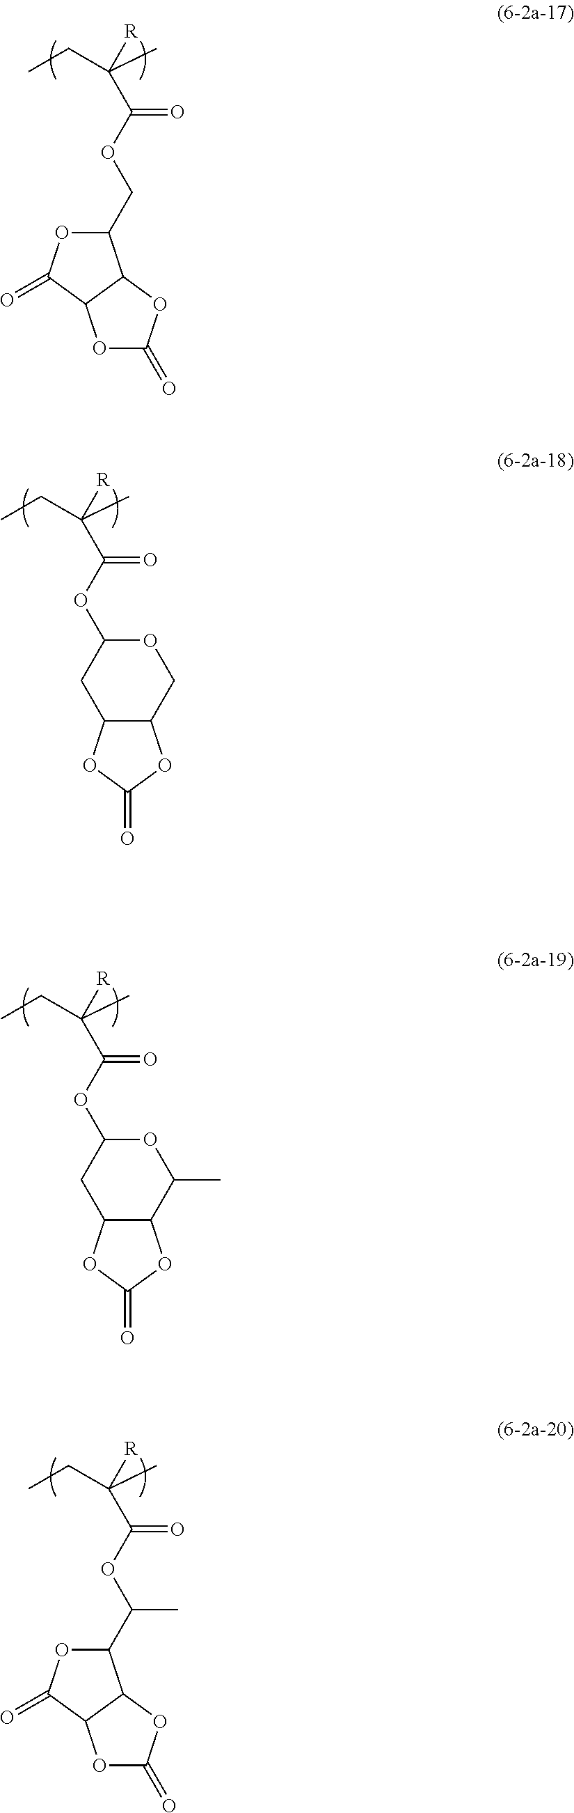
CCC(C)(C(OCC1OC(=O)C2C1OC(=O)O2)=O)[R].CCC(C)(C(OC1CC2C(CO1)OC(=O)O2)=O)[R].CCC(C)(C(OC1CC2C(C(C)O1)OC(=O)O2)=O)[R].CCC(C)(C(OC(C1OC(=O)C2C1OC(=O)O2)C)=O)[R]
